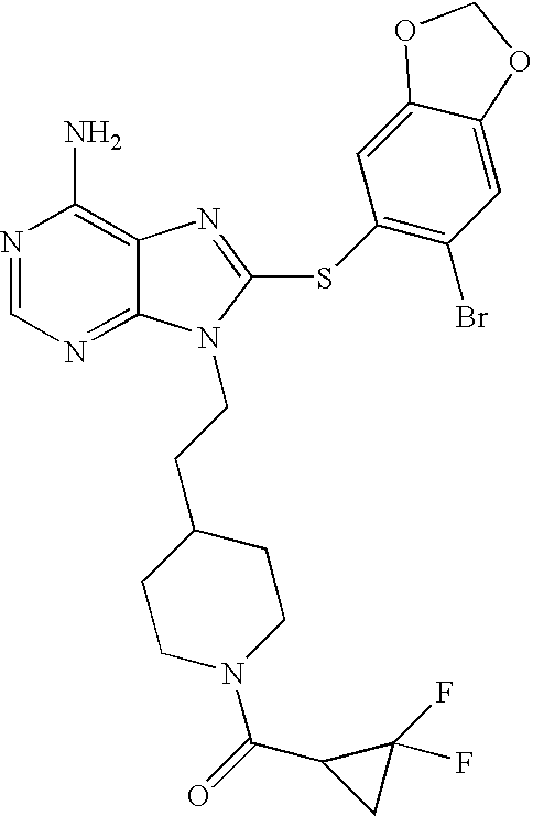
N1=CN=C2C(=C1N)N=C(SC1=C(Br)C=C3C(=C1)OCO3)N2CCC1CCN(C(=O)C2CC2(F)F)CC1
